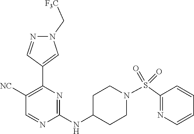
N1=CC([NC])=C(C2=CN(C[F3C])N=C2)N=C1NC1CCN(S(=O)(C2=NC=CC=C2)=O)CC1
